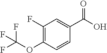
C1(F)=C(OC(F)(F)F)C=CC(C(O)=O)=C1
